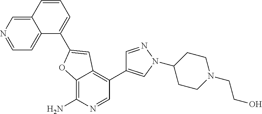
C12=C(N)N=CC(C3=CN(C4CCN(CCO)CC4)N=C3)=C1C=C(C1=CC=CC3=CN=CC=C13)O2
